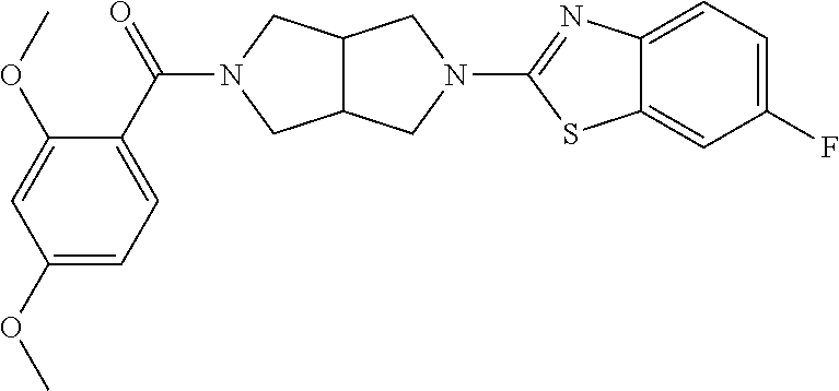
C12C(CN(C(=O)C3=CC=C(OC)C=C3OC)C1)CN(C1=NC3=CC=C(F)C=C3S1)C2
